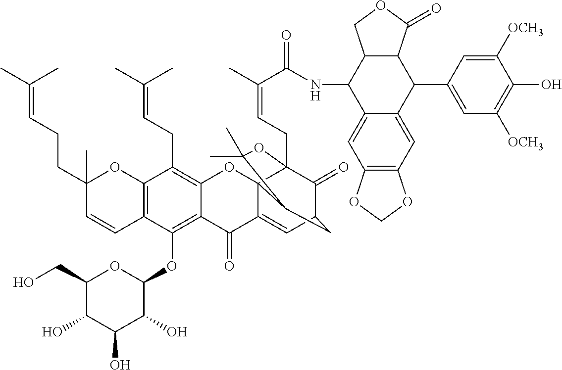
C1(O)C(CO)OC(OC2=C3C(=C(CC=C(C)C)C4=C2C=CC(C)(CCC=C(C)C)O4)OC24C(=CC5C(=O)C2(CC=C(C)C(=O)NC2C6=CC7=C(C=C6C(C6=CC([OCH3])=C(O)C([OCH3])=C6)C6C2COC6=O)OCO7)OC(C)(C)C4C5)C3=O)C(O)C1O
